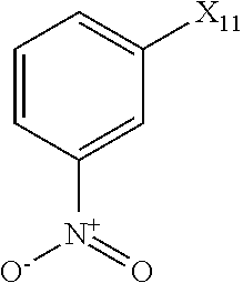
C1=C([N+](=O)[O-])C=CC=C1[X11]
